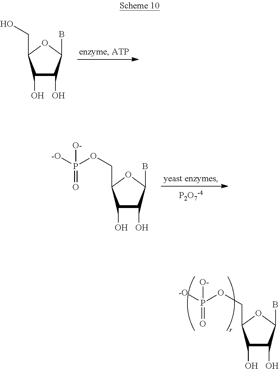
O(CC1C(O)C(O)C(B)O1)P([-O])([O-])=O.OCC1C(O)C(O)C(B)O1.[P2O7-4].O(CC1C(O)C(O)C(B)O1)P([-O])([O-])=O
